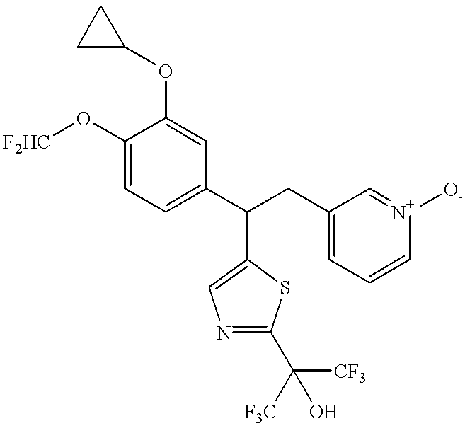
C1(O[F2HC])=CC=C(C(CC2=CC=C[N+]([O-])=C2)C2=CN=C(C([CF3])(O)[F3C])S2)C=C1OC1CC1
